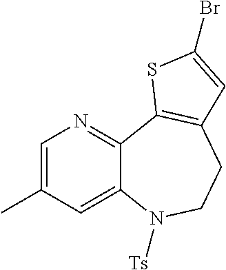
C12=CC(C)=CN=C1C1=C(CCN2[Ts])C=C(Br)S1
